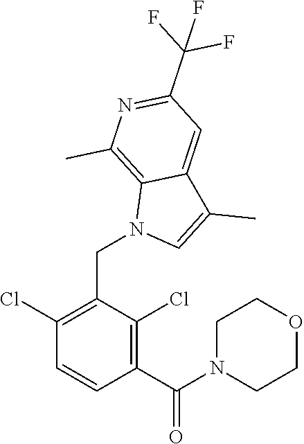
C1(Cl)=C(CN2C=C(C)C3=CC(C(F)(F)F)=NC(C)=C23)C(Cl)=C(C(N2CCOCC2)=O)C=C1
